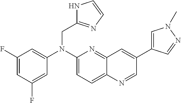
C1=C(F)C=C(F)C=C1N(C1=CC=C2C(=N1)C=C(C1=CN(C)N=C1)C=N2)CC1=NC=CN1
